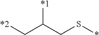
[*2]CC(CS*)[*1]
